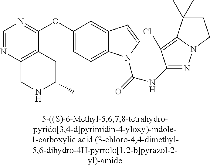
C1(OC2=NC=NC3=C2CC(C)NC3)=CC=C2C(=C1)C=CN2C(=O)NC1=NN2C(=C1Cl)C(C)(C)CC2
